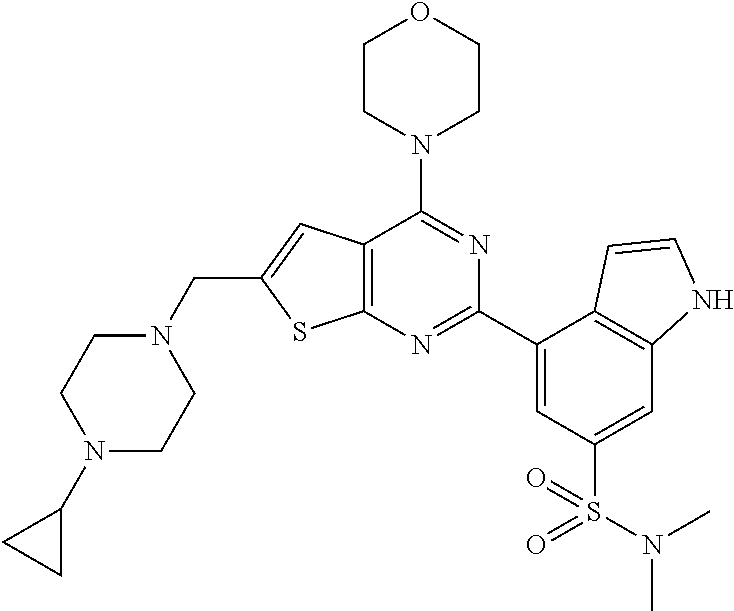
C12=C(N=C(C3=CC(S(N(C)C)(=O)=O)=CC4=C3C=CN4)N=C1N1CCOCC1)SC(CN1CCN(C3CC3)CC1)=C2
